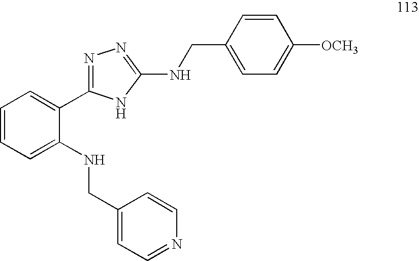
C1=CC=C(NCC2=CC=NC=C2)C(C2=NN=C(NCC3=CC=C([OCH3])C=C3)N2)=C1
